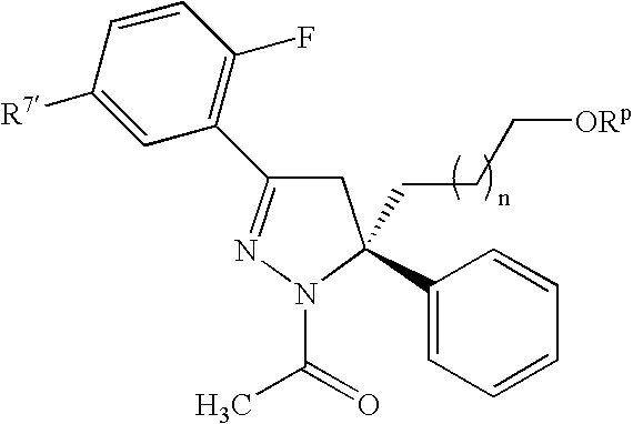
C1([R7])=CC(C2=NN(C(=O)C)C(C3=CC=CC=C3)(CCC[ORp])C2)=C(F)C=C1
